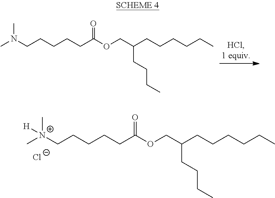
CN(CCCCCC(=O)OCC(CCCC)CCCCCC)C.C[N+](CCCCCC(=O)OCC(CCCC)CCCCCC)(C)[H].[Cl-]
